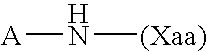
N([(Xaa)])[A]
